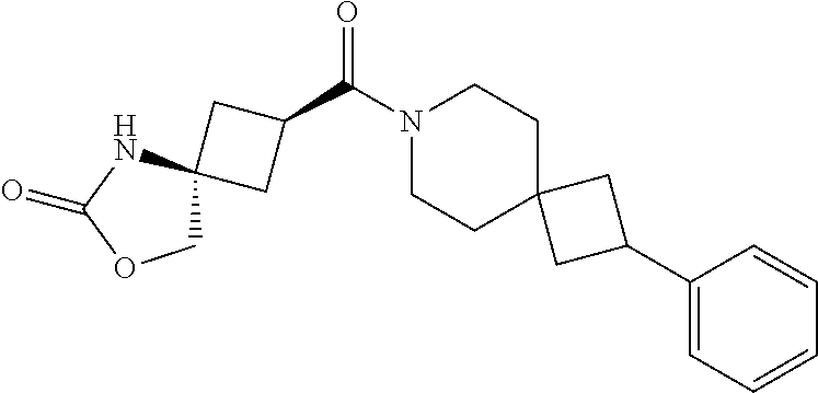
N1(C(C2CC3(C2)COC(=O)N3)=O)CCC2(CC1)CC(C1=CC=CC=C1)C2
